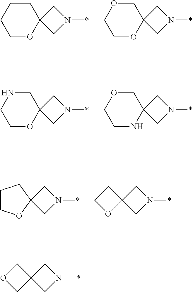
C1OC2(CCC1)CN(*)C2.C1OC2(COC1)CN(*)C2.C1OC2(CNC1)CN(*)C2.C1NC2(COC1)CN(*)C2.C12(CN(*)C1)CCO2.C1N(*)CC12OCCC2.C12(CN(*)C1)COC2
